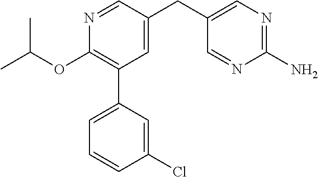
N1=CC(CC2=CN=C(N)N=C2)=CC(C2=CC=CC(Cl)=C2)=C1OC(C)C
